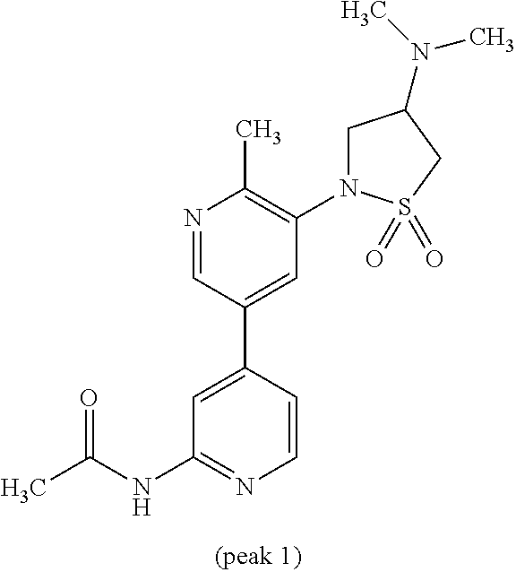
N1=CC(C2=CC(NC(C)=O)=NC=C2)=CC(N2CC(N(C)C)CS2(=O)=O)=C1C
